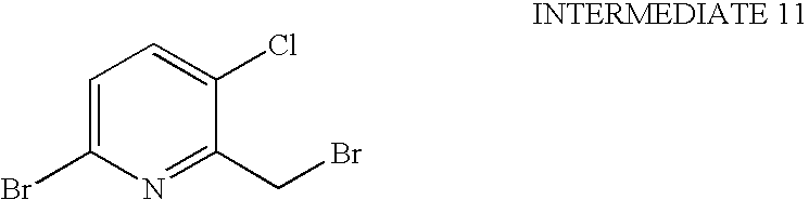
C1=C(Br)N=C(CBr)C(Cl)=C1
